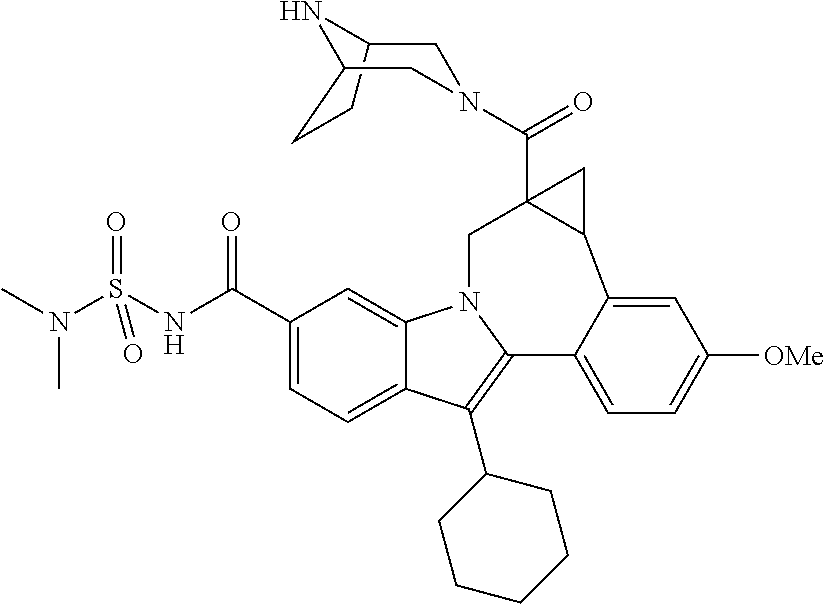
C1(C(NS(N(C)C)(=O)=O)=O)=CC=C2C(=C1)N1C(=C2C2CCCCC2)C2=CC=C([OMe])C=C2C2CC2(C(N2CC3NC(CC3)C2)=O)C1
